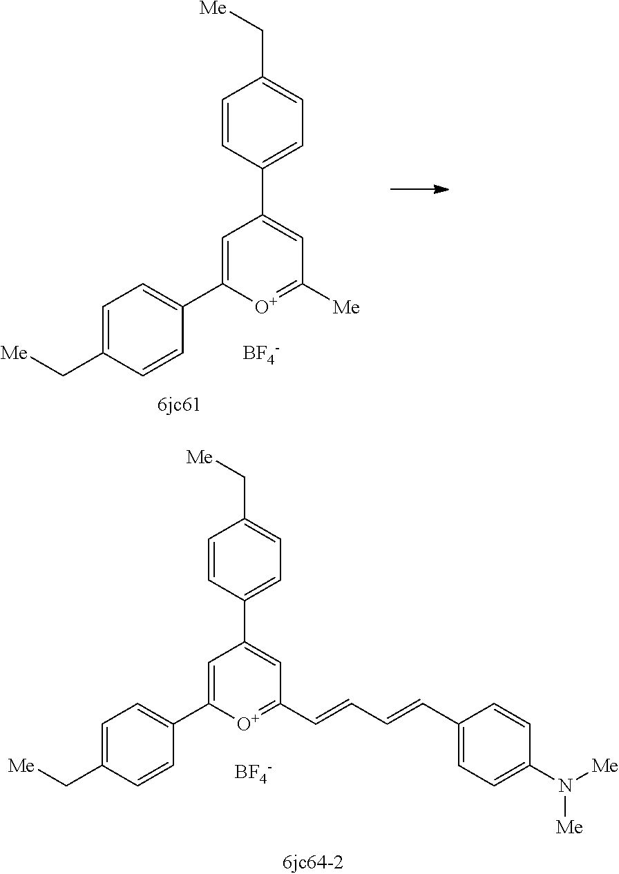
C1=CC(C2=CC([Me])=[O+]C(C3=CC=C(C[Me])C=C3)=C2)=CC=C1C[Me].[BF4-].[BF4-].C1=CC(C2=CC(C=CC=CC3=CC=C(N([Me])[Me])C=C3)=[O+]C(C3=CC=C(C[Me])C=C3)=C2)=CC=C1C[Me]
